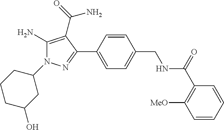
C1=C(C2=NN(C3CCCC(O)C3)C(N)=C2C(=O)N)C=CC(CNC(C2=C([MeO])C=CC=C2)=O)=C1
